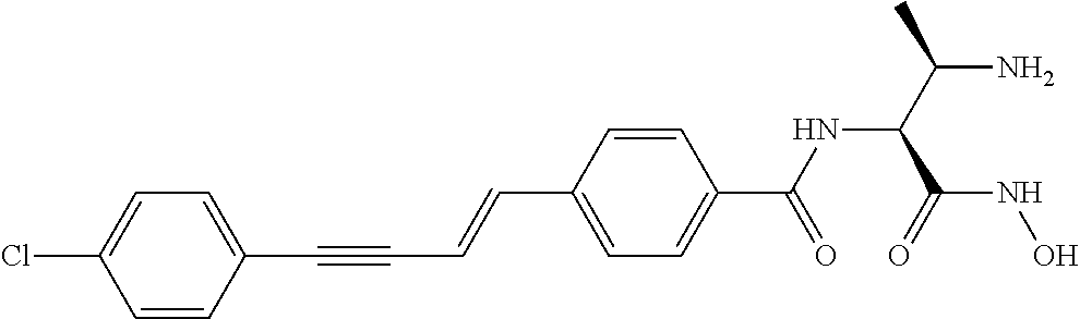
C(C1=CC=C(C(NC(C(N)C)C(NO)=O)=O)C=C1)=CC#CC1=CC=C(Cl)C=C1
